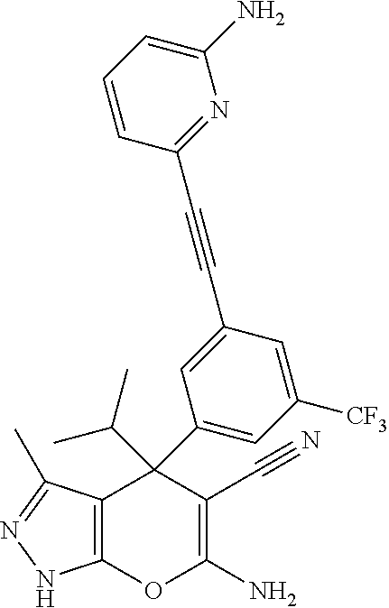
C12=C(C(C)=NN1)C(C1=CC([CF3])=CC(C#CC3=NC(N)=CC=C3)=C1)(C(C)C)C(C#N)=C(N)O2
